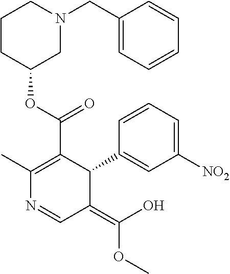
C1CC(OC(=O)C2=C(C)N=CC(=C(O)OC)C2C2=CC([NO2])=CC=C2)CN(CC2=CC=CC=C2)C1
